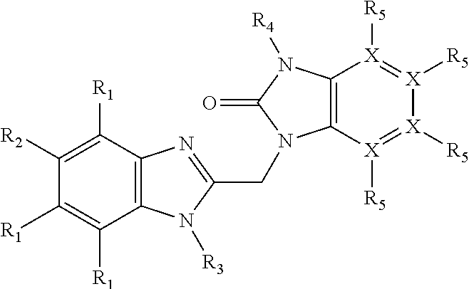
C12=C(C([R1])=C([R2])C([R1])=C1[R1])N=C(CN1C3=C(N([R4])C1=O)[X]([R5])=[X]([R5])[X]([R5])=[X]3[R5])N2[R3]
